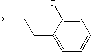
C(C)CC1=CC=CC=C1F
